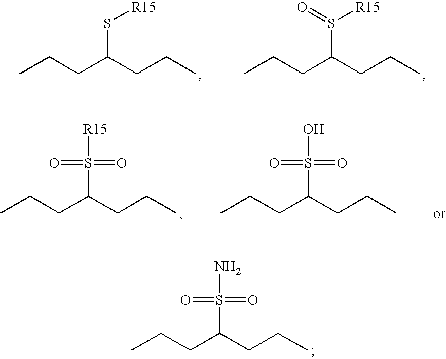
CCCC(CCC)S(=O)(=O)N.CCCC(CCC)S[R15].CCCC(CCC)S([R15])=O.CCCC(CCC)S(=O)(=O)[R15].CCCC(CCC)S(=O)(=O)O
